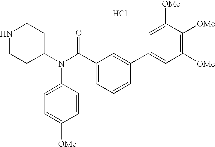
N1CCC(N(C2=CC=C([OMe])C=C2)C(C2=CC=CC(C3=CC([OMe])=C([OMe])C([OMe])=C3)=C2)=O)CC1.Cl
